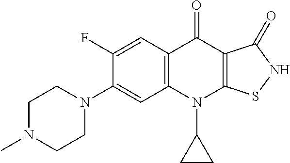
C12=C(C=C(F)C(N3CCN(C)CC3)=C1)C(=O)C1=C(N2C2CC2)SNC1=O
